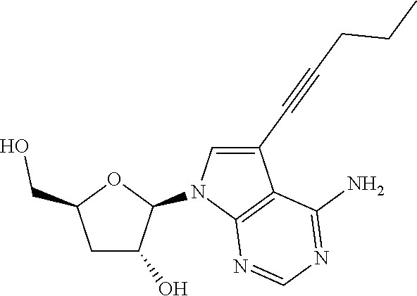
C1C(O)C(N2C3=C(C(C#CCCC)=C2)C(N)=NC=N3)OC1CO
